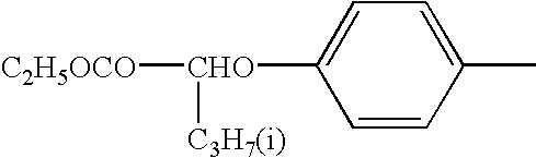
C1=CC(C)=CC=C1[CHO]([C2H5OCO])[C3H7(i)]
